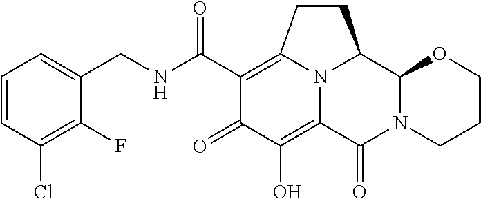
C1=CC(Cl)=C(F)C(CNC(C2=C3CCC4C5N(C(=O)C(=C(O)C2=O)N34)CCCO5)=O)=C1
